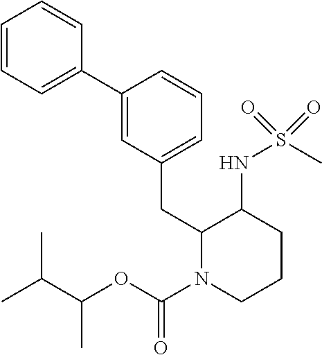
C1=CC=C(C2=CC(CC3C(NS(C)(=O)=O)CCCN3C(=O)OC(C)C(C)C)=CC=C2)C=C1
